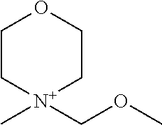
[N+]1(C)(COC)CCOCC1
